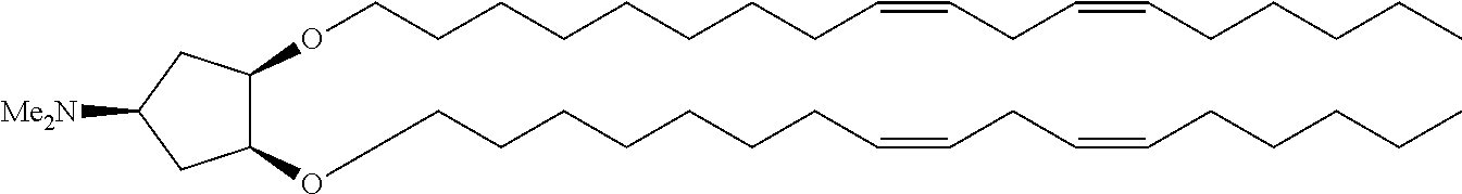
C(CCCCCCC=CCC=CCCCCC)COC1C(OCCCCCCCC=CCC=CCCCCC)CC([Me2N])C1
